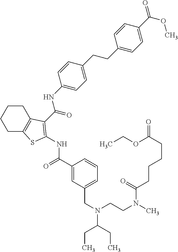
N(C1=CC=C(CCC2=CC=C(C(=O)OC)C=C2)C=C1)C(=O)C1=C(NC(=O)C2=CC(CN(C(CC)CC)CCN(C)C(=O)CCCCC(=O)OCC)=CC=C2)SC2=C1CCCC2
